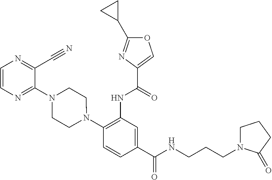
C1(NC(=O)C2=COC(C3CC3)=N2)=C(N2CCN(C3=NC=CN=C3C#N)CC2)C=CC(C(=O)NCCCN2CCCC2=O)=C1
